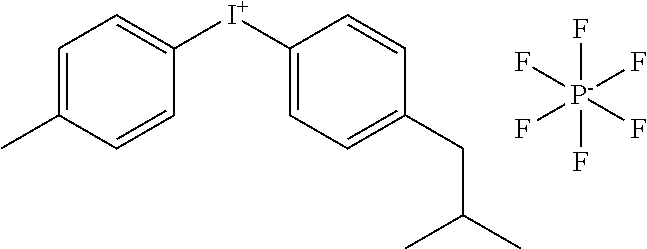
[I+](C1=CC=C(C)C=C1)C1=CC=C(CC(C)C)C=C1.F[P-](F)(F)(F)(F)F
